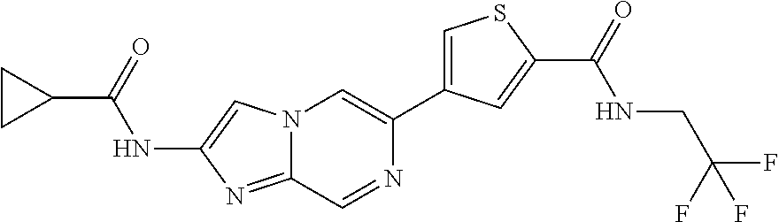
C1(C(=O)NC2=CN3C(=N2)C=NC(C2=CSC(C(=O)NCC(F)(F)F)=C2)=C3)CC1
